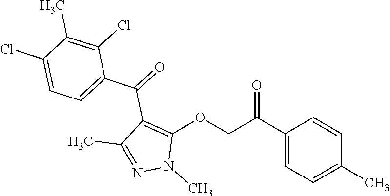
N1=C(C)C(C(C2=CC=C(Cl)C(C)=C2Cl)=O)=C(OCC(C2=CC=C(C)C=C2)=O)N1C
